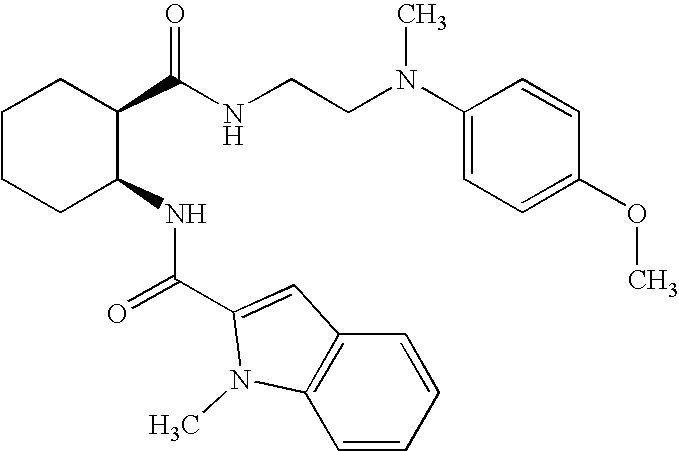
C1CCC(NC(C2=CC3=C(N2C)C=CC=C3)=O)C(C(NCCN(C2=CC=C(OC)C=C2)C)=O)C1
